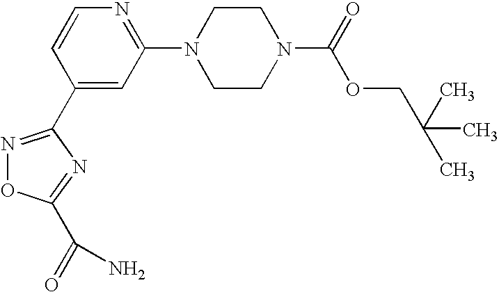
C1(C2=NOC(C(=O)N)=N2)=CC(N2CCN(C(=O)OCC(C)(C)C)CC2)=NC=C1
